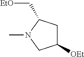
C1C([OEt])CN(C)C1C[EtO]
